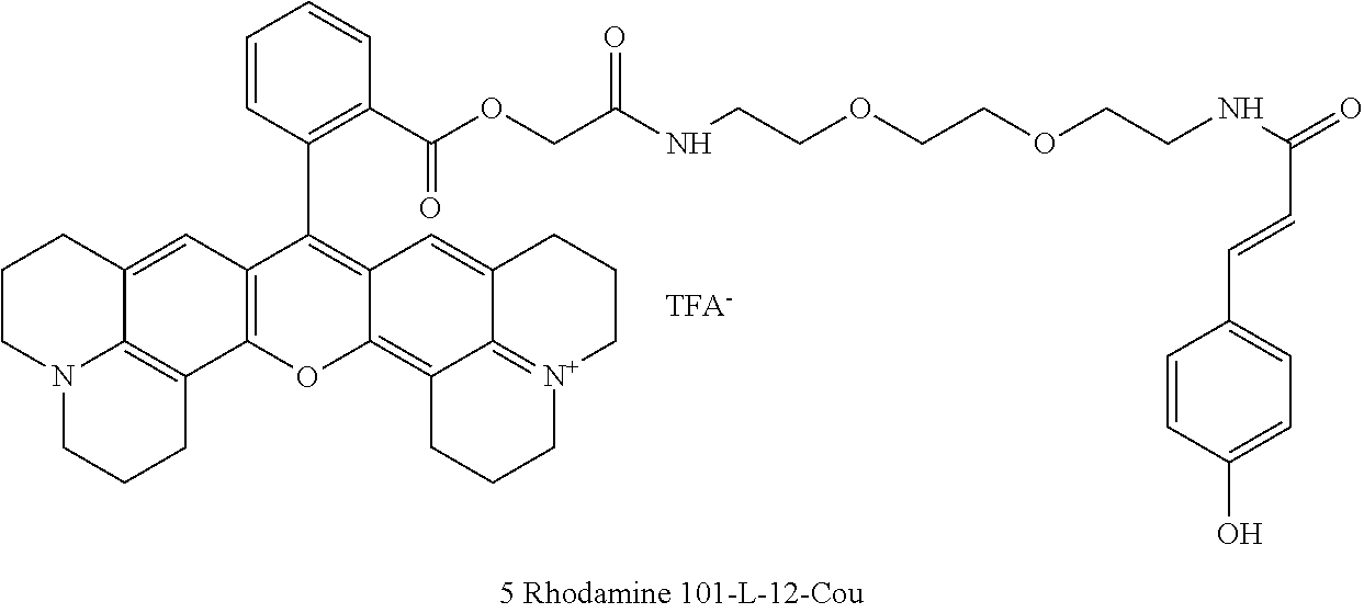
C12=C(C=C3C4=C1CCCN4CCC3)C(C1=C(C(OCC(=O)NCCOCCOCCNC(C=CC3=CC=C(O)C=C3)=O)=O)C=CC=C1)=C1C(=C3C4=[N+](CCC3)CCCC4=C1)O2
